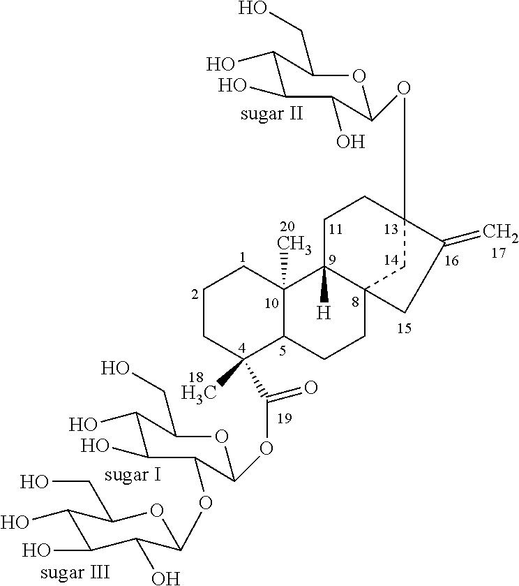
C1CCC(C)(C(OC2C(OC3C(O)C(O)C(O)C(CO)O3)C(O)C(O)C(CO)O2)=O)C2C1(C)C1([H])C3(CC2)CC(OC2C(O)C(O)C(O)C(CO)O2)(CC1)C(=C)C3
